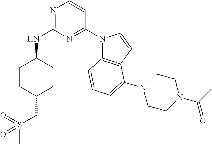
C1CC(CS(C)(=O)=O)CCC1NC1=NC=CC(N2C3=C(C=C2)C(N2CCN(C(=O)C)CC2)=CC=C3)=N1
